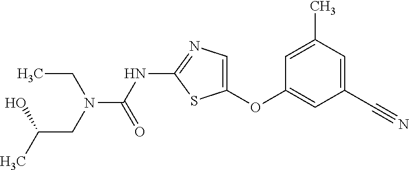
C1=C(C)C=C(C#N)C=C1OC1=CN=C(NC(=O)N(CC(C)O)CC)S1
